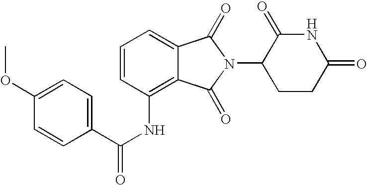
C1=C2C(=C(NC(=O)C3=CC=C(OC)C=C3)C=C1)C(=O)N(C1CCC(=O)NC1=O)C2=O
